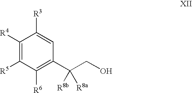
C1([R4])=C([R5])C([R6])=C(C(CO)([R8b])[R8a])C=C1[R3]
